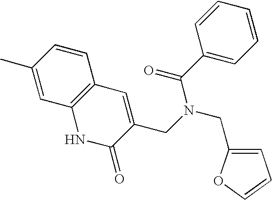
C1=C(C)C=CC2=C1NC(=O)C(CN(CC1=CC=CO1)C(C1=CC=CC=C1)=O)=C2
